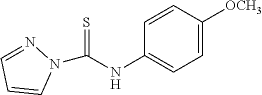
C1=NN(C(NC2=CC=C([OCH3])C=C2)=S)C=C1
